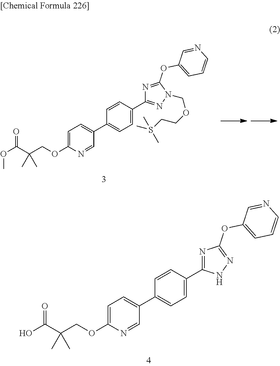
C1=C(OCC(C(OC)=O)(C)C)N=CC(C2=CC=C(C3=NN(COCCS(C)(C)C)C(OC4=CC=CN=C4)=N3)C=C2)=C1.C1=C(OCC(C(O)=O)(C)C)N=CC(C2=CC=C(C3=NC(OC4=CC=CN=C4)=NN3)C=C2)=C1
